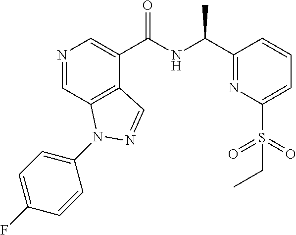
N1=CC2=C(C(C(NC(C3=NC(S(=O)(=O)CC)=CC=C3)C)=O)=C1)C=NN2C1=CC=C(F)C=C1
